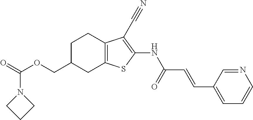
C(=O)(OCC1CC2=C(CC1)C(C#N)=C(NC(C=CC1=CC=CN=C1)=O)S2)N1CCC1
